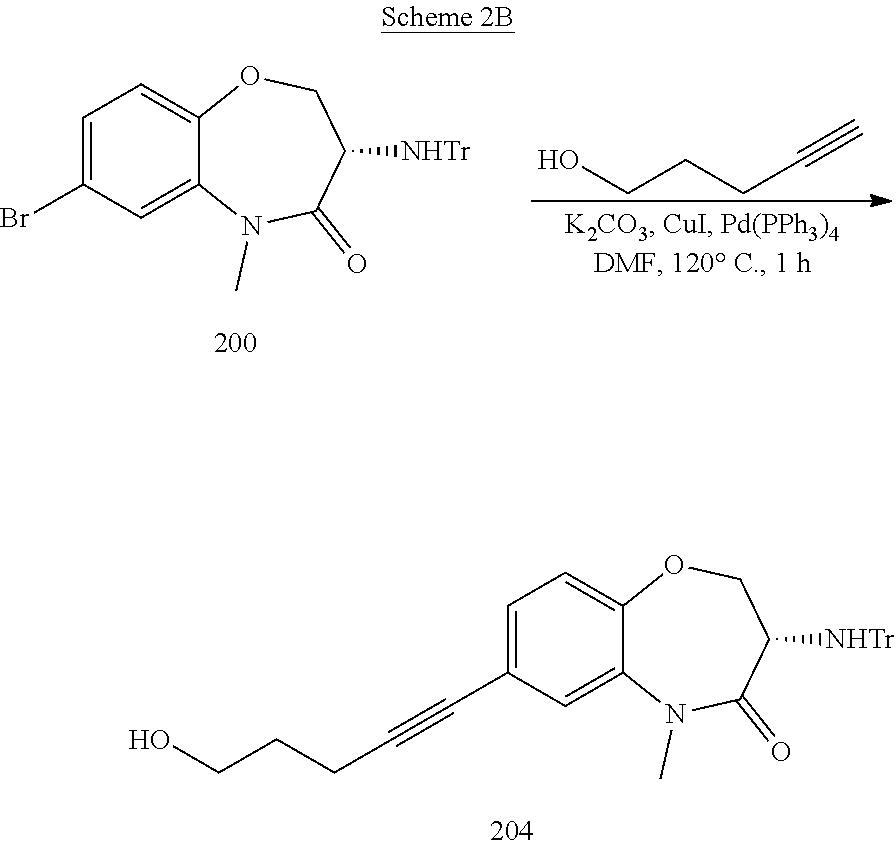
C1=C(Br)C=C2C(=C1)OCC([NHTr])C(=O)N2C.OCCCC#C.C1=C(C#CCCCO)C=C2C(=C1)OCC([NHTr])C(=O)N2C
